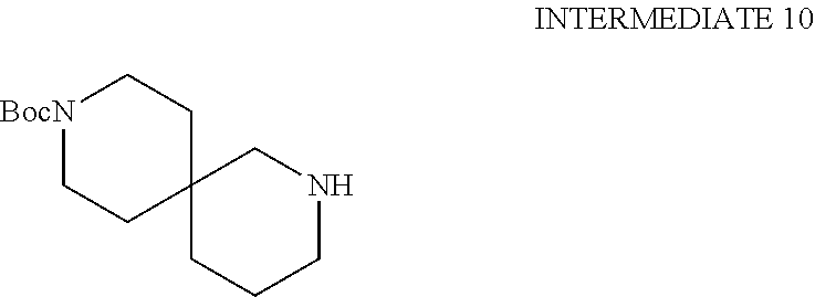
[BocN]1CCC2(CC1)CCCNC2
